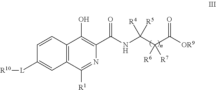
C12=C(C=CC([L][R10])=C1)C(O)=C(C(NC(C(C([OR9])=O)([R6])[R7])([R4])[R5])=O)N=C2[R1]
